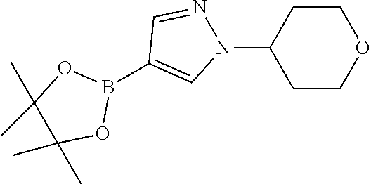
B1(C2=CN(C3CCOCC3)N=C2)OC(C)(C)C(C)(C)O1
